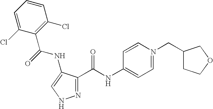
C1=C(Cl)C(C(NC2=CNN=C2C(=O)NC2=CC=N(CC3CCOC3)C=C2)=O)=C(Cl)C=C1
